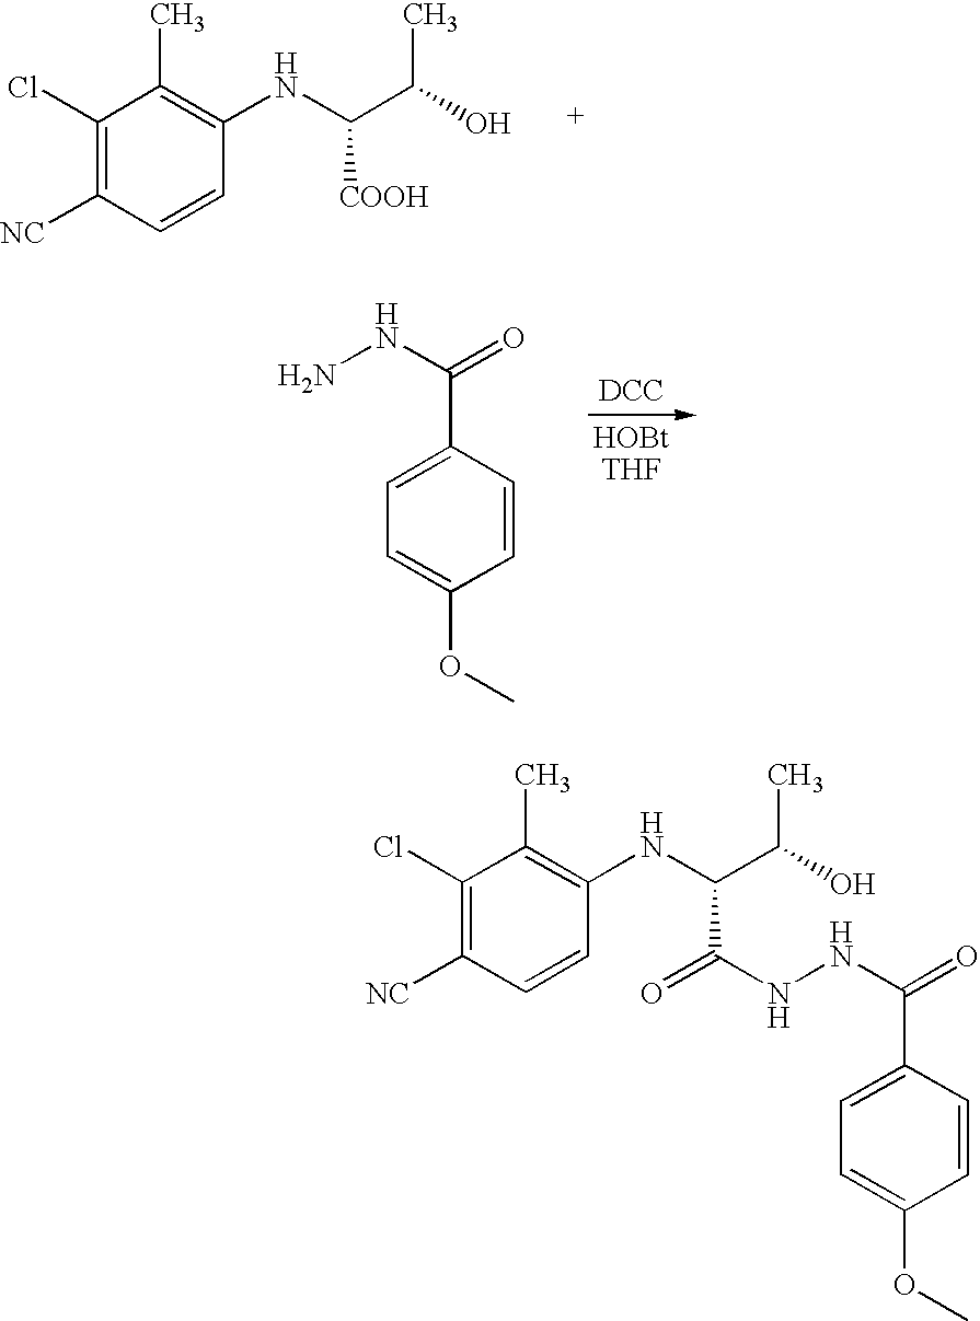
C1(Cl)=C([NC])C=CC(NC(C(C)O)[COOH])=C1C.[DCC].C1=CC(C(NN)=O)=CC=C1OC.C1(Cl)=C([NC])C=CC(NC(C(C)O)C(NNC(=O)C2=CC=C(OC)C=C2)=O)=C1C
